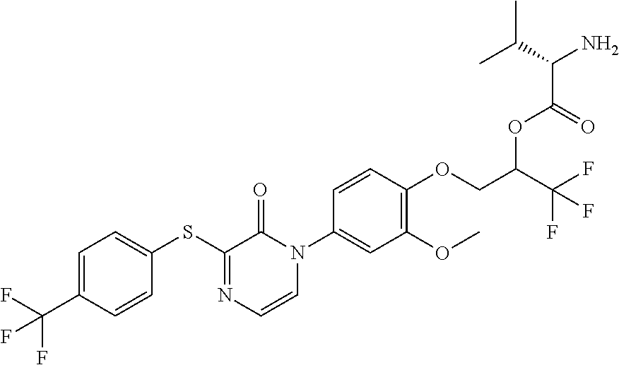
C1(SC2=CC=C(C(F)(F)F)C=C2)=NC=CN(C2=CC(OC)=C(OCC(C(F)(F)F)OC(C(N)C(C)C)=O)C=C2)C1=O
